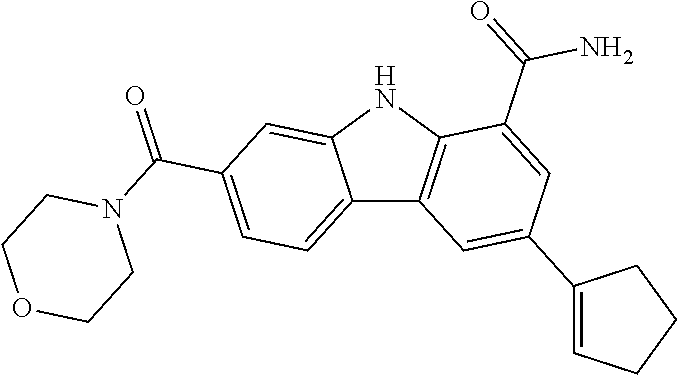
C12=CC=C(C(=O)N3CCOCC3)C=C1NC1=C2C=C(C2=CCCC2)C=C1C(=O)N
